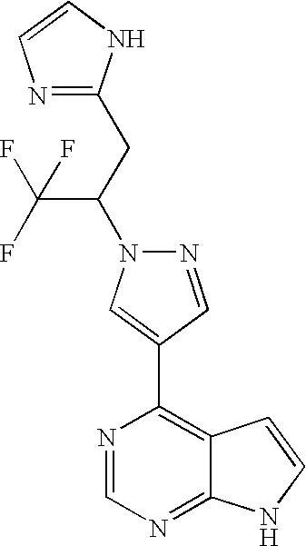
N1=CC(C2=C3C(=NC=N2)NC=C3)=CN1C(CC1=NC=CN1)C(F)(F)F
